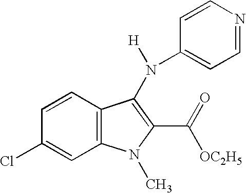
C12=C(C=CC(Cl)=C1)C(N(C1=CC=NC=C1)[H])=C(C(=O)[OC2H5])N2C
